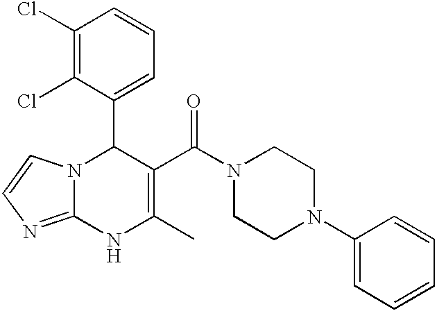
C1(Cl)=C(Cl)C(C2N3C(=NC=C3)NC(C)=C2C(N2CCN(C3=CC=CC=C3)CC2)=O)=CC=C1
